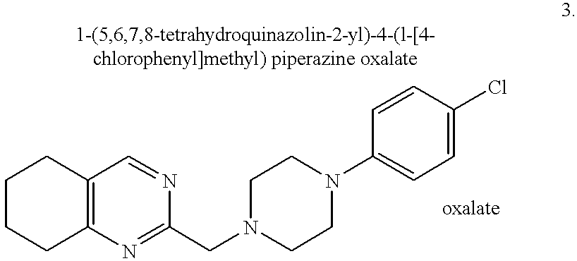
C12=C(N=C(CN3CCN(C4=CC=C(Cl)C=C4)CC3)N=C1)CCCC2
